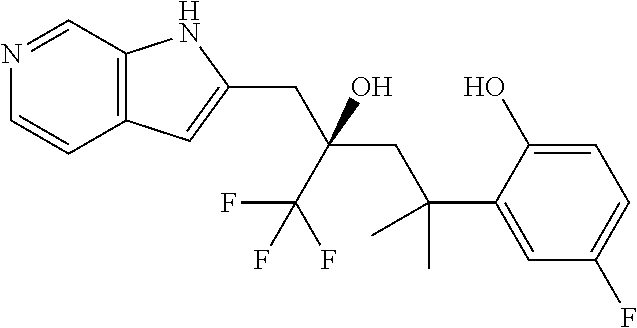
N1=CC2=C(C=C1)C=C(CC(C(F)(F)F)(CC(C1=CC(F)=CC=C1O)(C)C)O)N2
